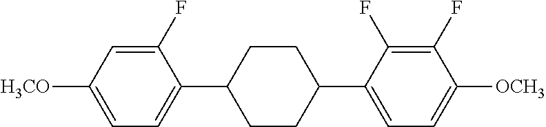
C1(F)=CC([H3CO])=CC=C1C1CCC(C2=CC=C([OCH3])C(F)=C2F)CC1
